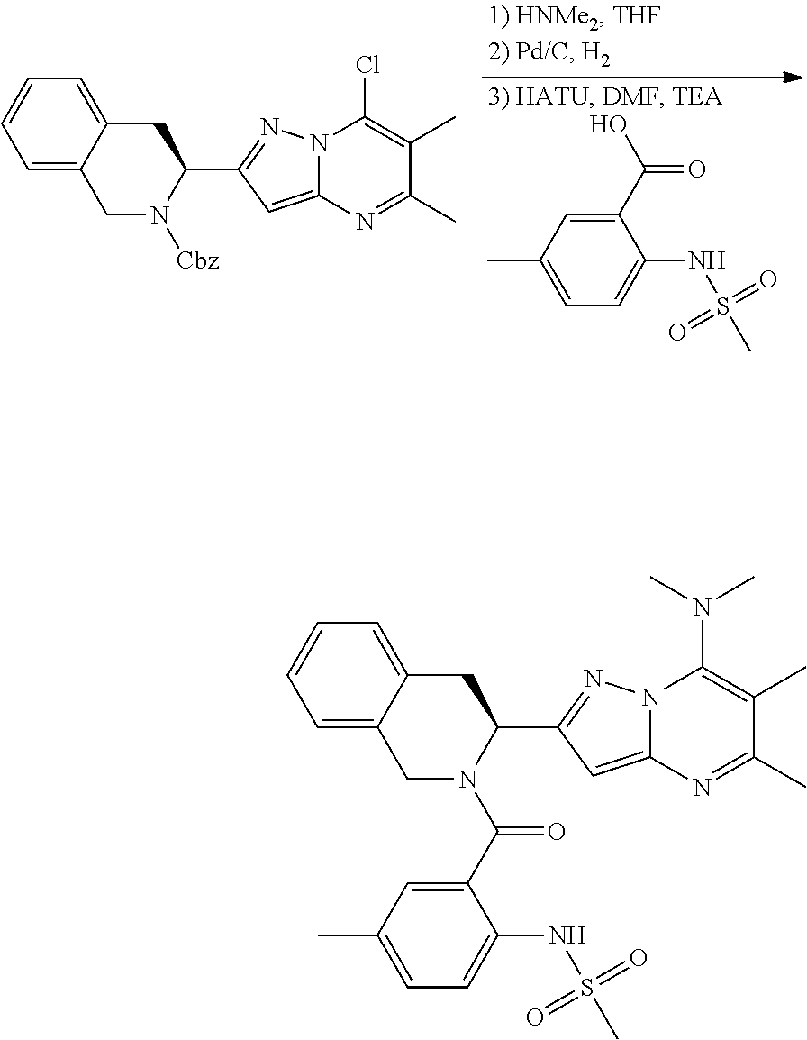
C1=C2C(=CC=C1)CC(C1=NN3C(=C1)N=C(C)C(C)=C3N(C)C)N(C(C1=CC(C)=CC=C1NS(C)(=O)=O)=O)C2.C1=C2C(=CC=C1)CC(C1=NN3C(=C1)N=C(C)C(C)=C3Cl)N([Cbz])C2.C1(C)=CC=C(NS(C)(=O)=O)C(C(O)=O)=C1
